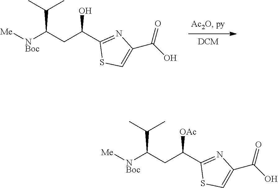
C1(C(CC([NBoc][Me])C(C)C)[OAc])=NC(C(O)=O)=CS1.[DCM].C1(C(CC([NBoc][Me])C(C)C)O)=NC(C(O)=O)=CS1
